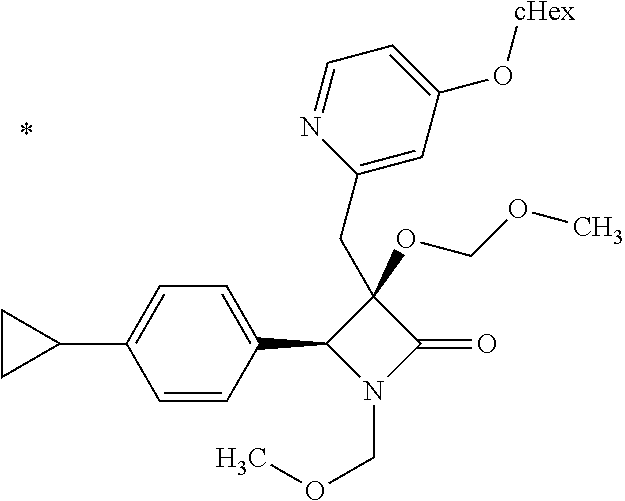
N1(COC)C(=O)C(CC2=CC(O[cHex])=CC=N2)(OCOC)C1C1=CC=C(C2CC2)C=C1
